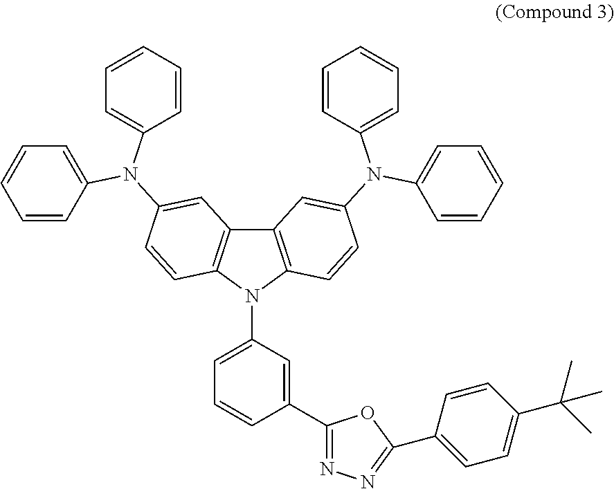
C12=C(N(C3=CC=CC(C4=NN=C(C5=CC=C(C(C)(C)C)C=C5)O4)=C3)C3=C1C=C(N(C1=CC=CC=C1)C1=CC=CC=C1)C=C3)C=CC(N(C1=CC=CC=C1)C1=CC=CC=C1)=C2
